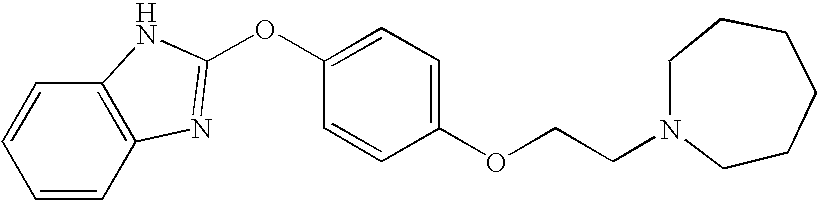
C1(OCCN2CCCCCC2)=CC=C(OC2=NC3=C(C=CC=C3)N2)C=C1
